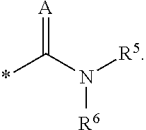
*C(N([R5])[R6])=[A]
